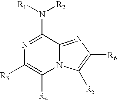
N1=C(N([R2])[R1])C2=NC([R6])=C([R5])N2C([R4])=C1[R3]
